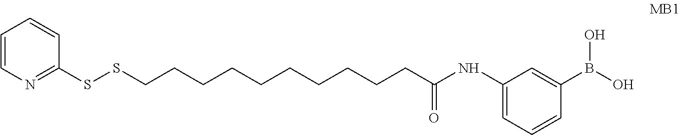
C1=CN=C(SSCCCCCCCCCCC(NC2=CC=CC(B(O)O)=C2)=O)C=C1
